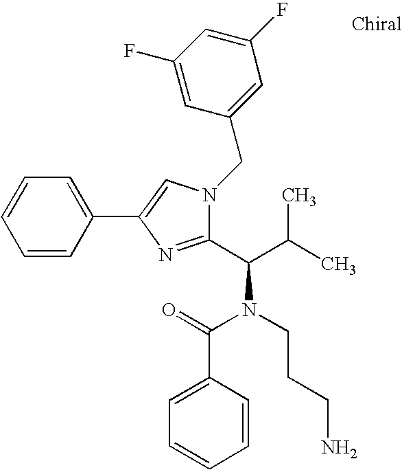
C1=CC=CC(C2=CN(CC3=CC(F)=CC(F)=C3)C(C(C(C)C)N(CCCN)C(=O)C3=CC=CC=C3)=N2)=C1
